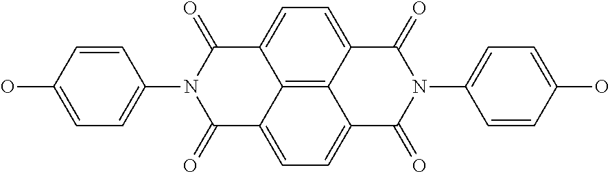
C1=CC(N2C(=O)C3=CC=C4C5=C3C(=CC=C5C(=O)N(C3=CC=C(O)C=C3)C4=O)C2=O)=CC=C1O
